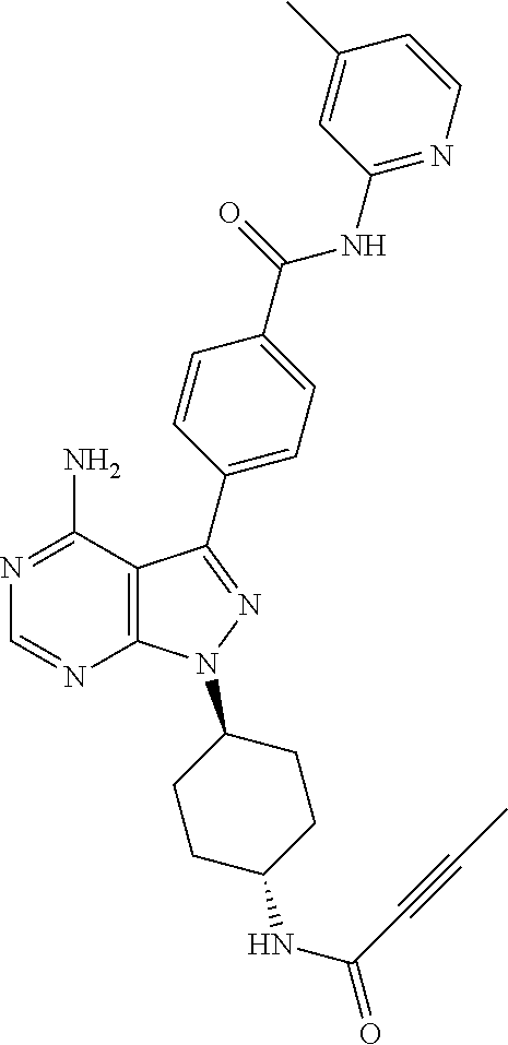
C12=C(C(N)=NC=N1)C(C1=CC=C(C(NC3=NC=CC(C)=C3)=O)C=C1)=NN2C1CCC(NC(=O)C#CC)CC1
